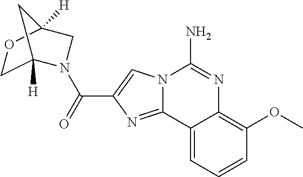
N12C(=NC(C(=O)N3C4([H])COC([H])(C4)C3)=C1)C1=CC=CC(OC)=C1N=C2N
